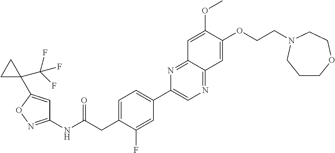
C1(NC(CC2=CC=C(C3=CN=C4C(=N3)C=C(OC)C(OCCN3CCOCCC3)=C4)C=C2F)=O)=NOC(C2(C(F)(F)F)CC2)=C1
